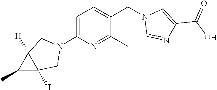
C1=C(N2CC3([H])C([H])(C2)C3C)N=C(C)C(CN2C=NC(C(O)=O)=C2)=C1
